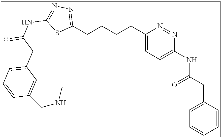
C(CCCC1=CC=C(NC(CC2=CC=CC=C2)=O)N=N1)C1=NN=C(NC(=O)CC2=CC=CC(CNC)=C2)S1
